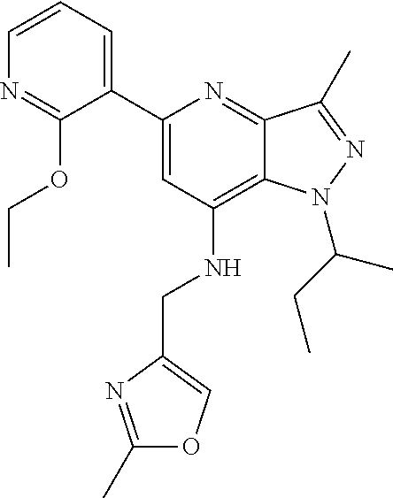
C1=CC=C(C2=CC(NCC3=COC(C)=N3)=C3C(=N2)C(C)=NN3C(CC)C)C(OCC)=N1
